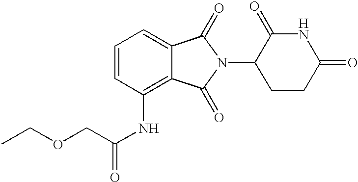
N1C(=O)CCC(N2C(=O)C3=CC=CC(NC(COCC)=O)=C3C2=O)C1=O
